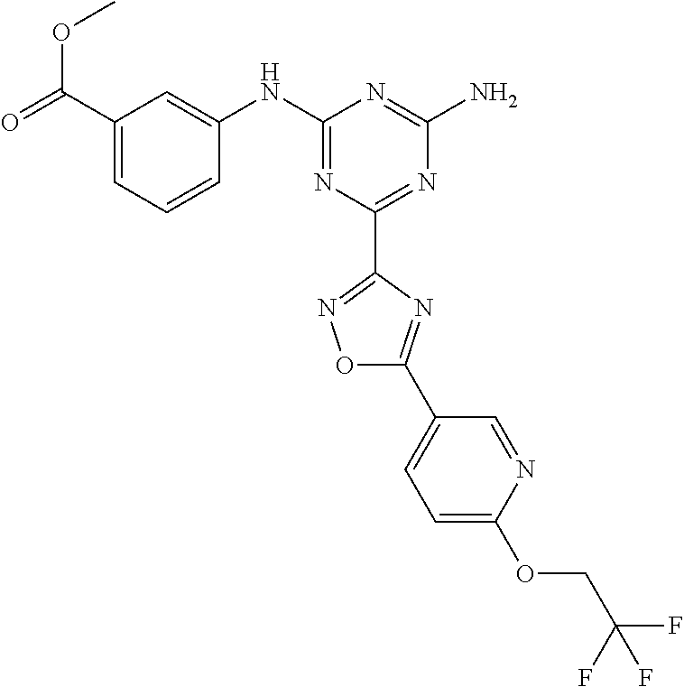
C1(C(OC)=O)=CC=CC(NC2=NC(C3=NOC(C4=CC=C(OCC(F)(F)F)N=C4)=N3)=NC(N)=N2)=C1
